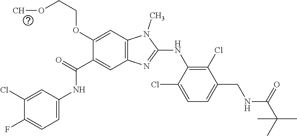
C1(Cl)=CC(NC(C2=CC3=C(C=C2OCCOC)N(C)C(NC2=C(Cl)C(CNC(C(C)(C)C)=O)=CC=C2Cl)=N3)=O)=CC=C1F
